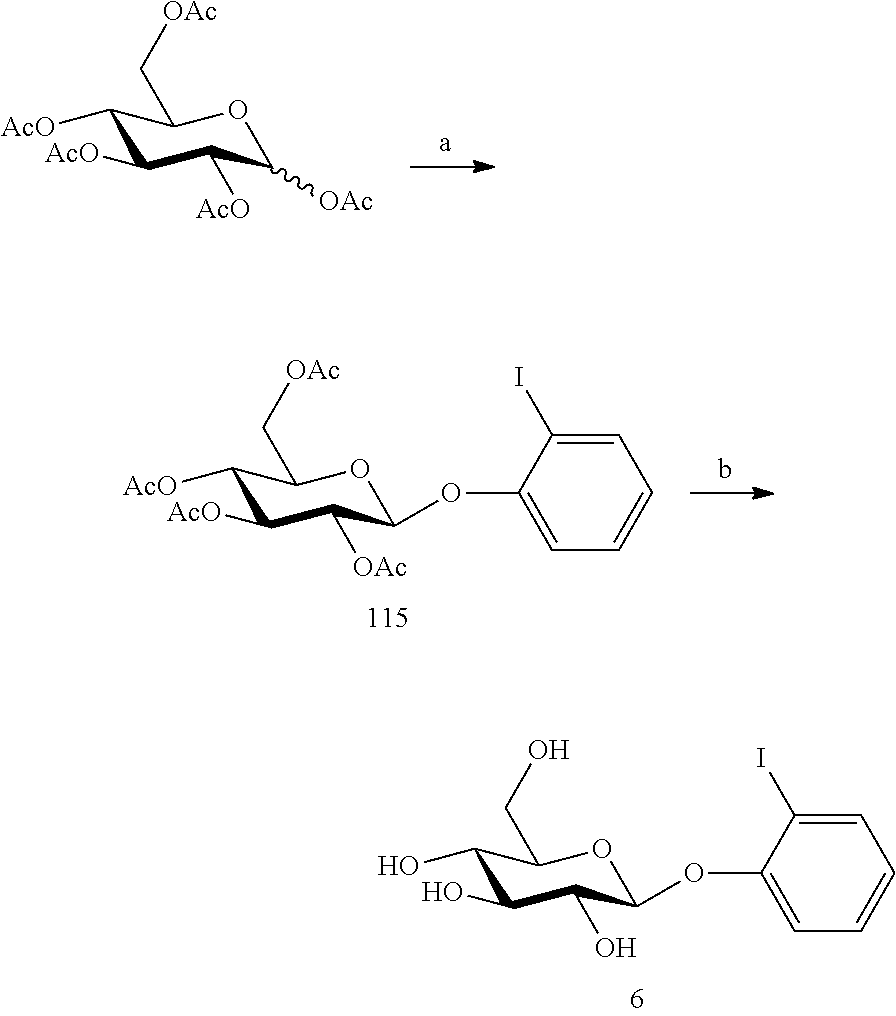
C1([AcO])C([AcO])C([AcO])C([OAc])OC1C[OAc].C1([AcO])C([AcO])C([OAc])C(OC2=CC=CC=C2I)OC1C[OAc].C1(O)C(O)C(O)C(OC2=CC=CC=C2I)OC1CO
